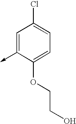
C1=C(->C)C(OCCO)=CC=C1Cl
